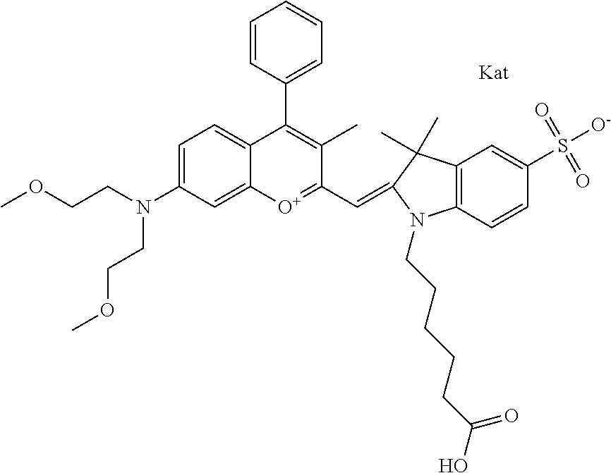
C1=C(N(CCOC)CCOC)C=C2C(=C1)C(C1=CC=CC=C1)=C(C)C(C=C1C(C)(C)C3=C(C=CC(S(=O)(=O)[O-])=C3)N1CCCCCC(O)=O)=[O+]2
